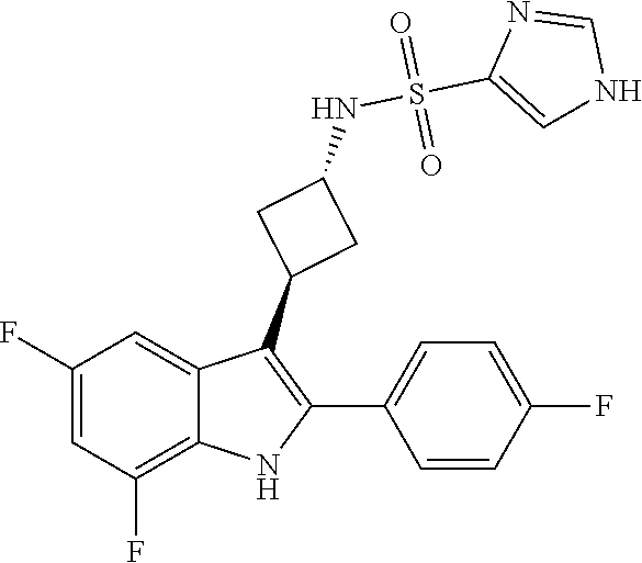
C1(F)=CC(F)=C2C(=C1)C(C1CC(NS(C3=CNC=N3)(=O)=O)C1)=C(C1=CC=C(F)C=C1)N2
